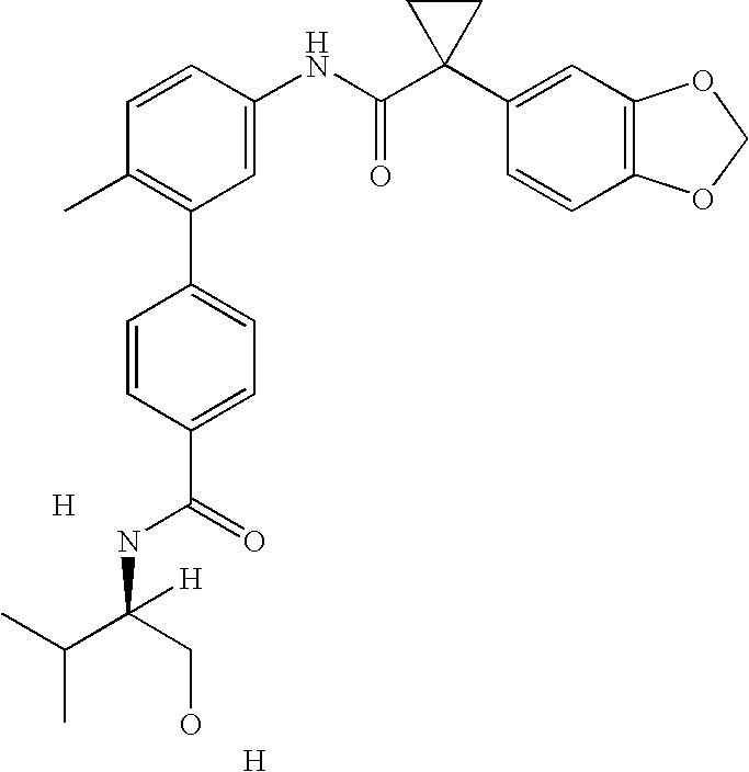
C1=CC(NC(C2(C3=CC4=C(C=C3)OCO4)CC2)=O)=CC(C2=CC=C(C(=O)NC([H])(CO)C(C)C)C=C2)=C1C.[H].[H]
